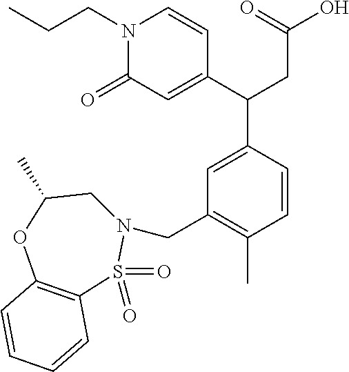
C1=CC(C)=C(CN2CC(C)OC3=C(S2(=O)=O)C=CC=C3)C=C1C(C1=CC(=O)N(CCC)C=C1)CC(O)=O
